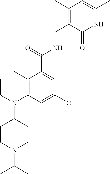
C1(C)=C(CNC(C2=CC(Cl)=CC(N(CC)C3CCN(C(C)C)CC3)=C2C)=O)C(=O)NC(C)=C1
